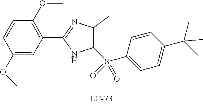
C1(S(C2=CC=C(C(C)(C)C)C=C2)(=O)=O)=C(C)N=C(C2=C(OC)C=CC(OC)=C2)N1
